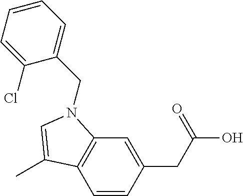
C1=C(CC(O)=O)C=CC2=C1N(CC1=CC=CC=C1Cl)C=C2C
